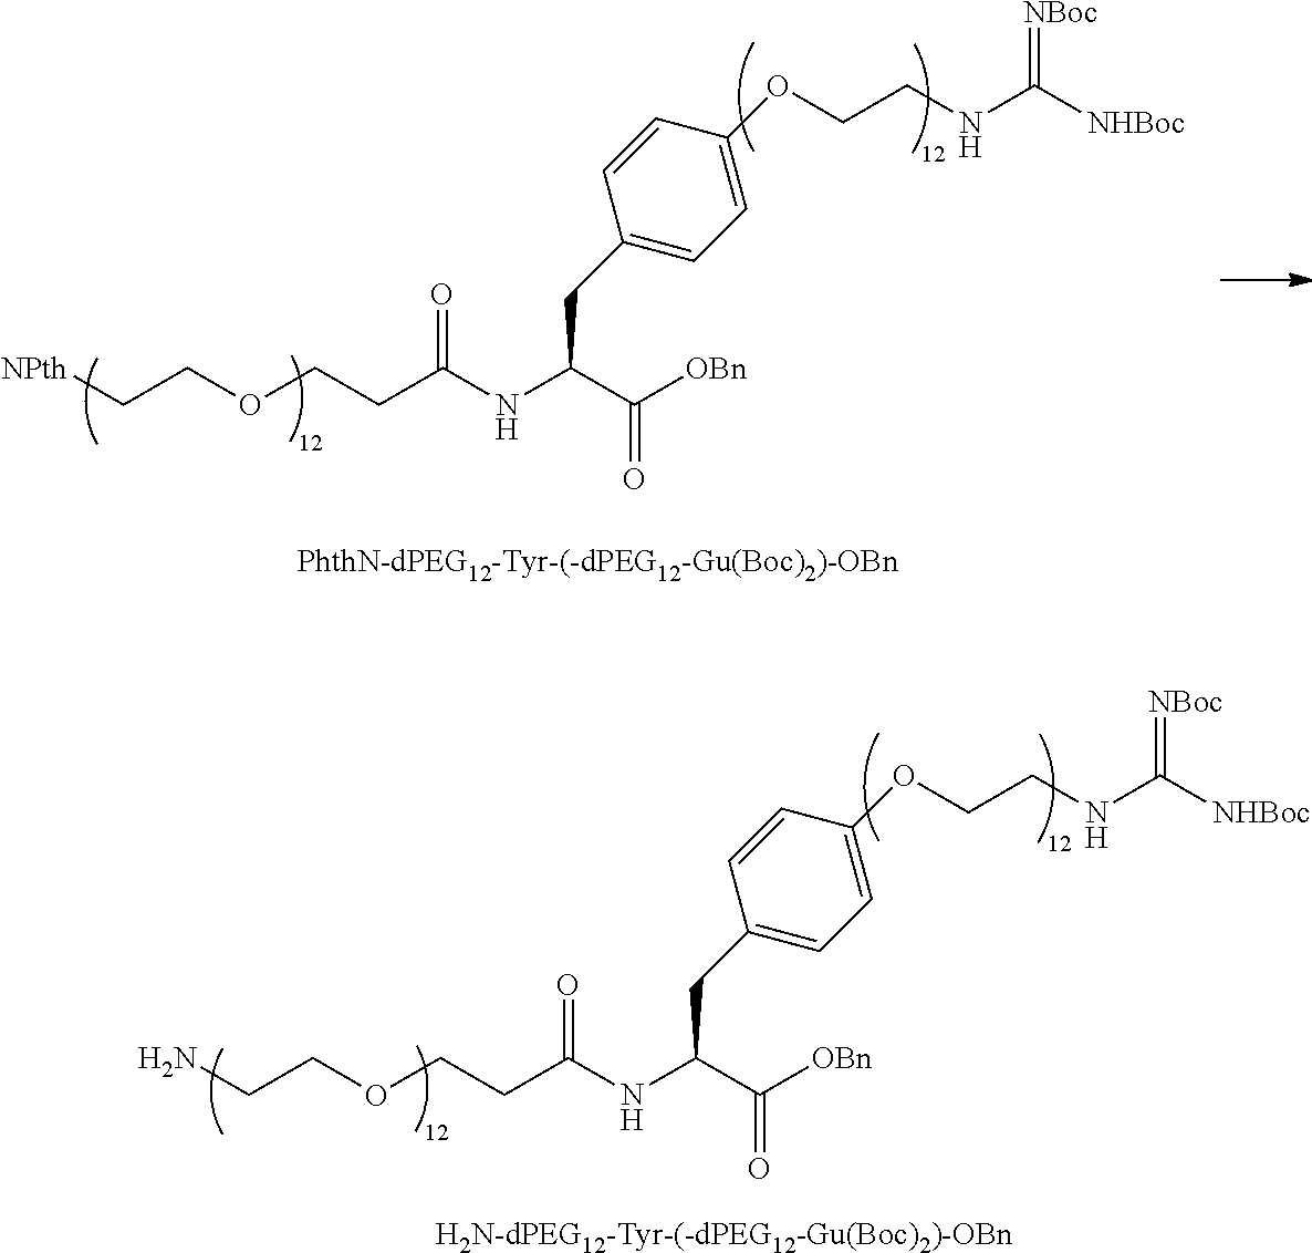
[NPth]CCOCCC(NC(C([OBn])=O)CC1=CC=C(OCCNC([NHBoc])=[NBoc])C=C1)=O.[PhthN-dPEG12-Tyr-(-dPEG12-Gu(Boc)2)-OBn].NCCOCCC(NC(C([OBn])=O)CC1=CC=C(OCCNC([NHBoc])=[NBoc])C=C1)=O.[H2N-dPEG12-Tyr-(-dPEG12-Gu(Boc)2)-OBn]
